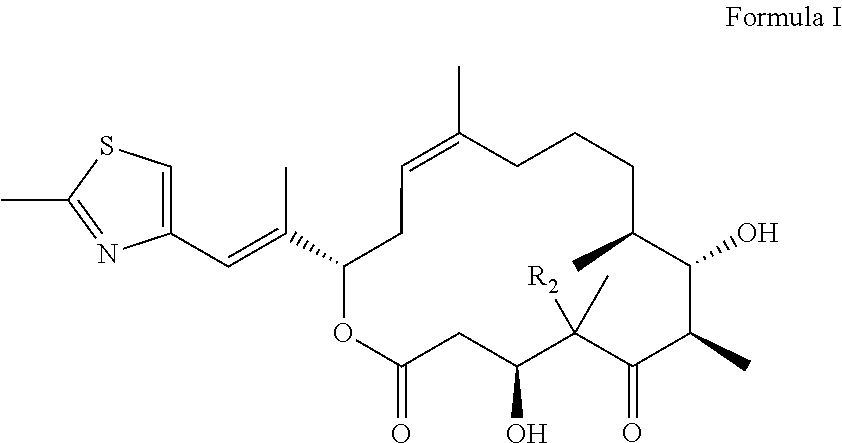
C1(C)=CCC(C(C)=CC2=CSC(C)=N2)OC(=O)CC(O)C([R2])(C)C(=O)C(C)C(O)C(C)CCC1
